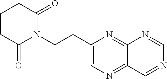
C(CN1C(=O)CCCC1=O)C1=CN=C2C(=N1)N=CN=C2
